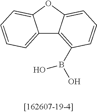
C12=CC=CC=C1OC1=CC=CC(B(O)O)=C21
